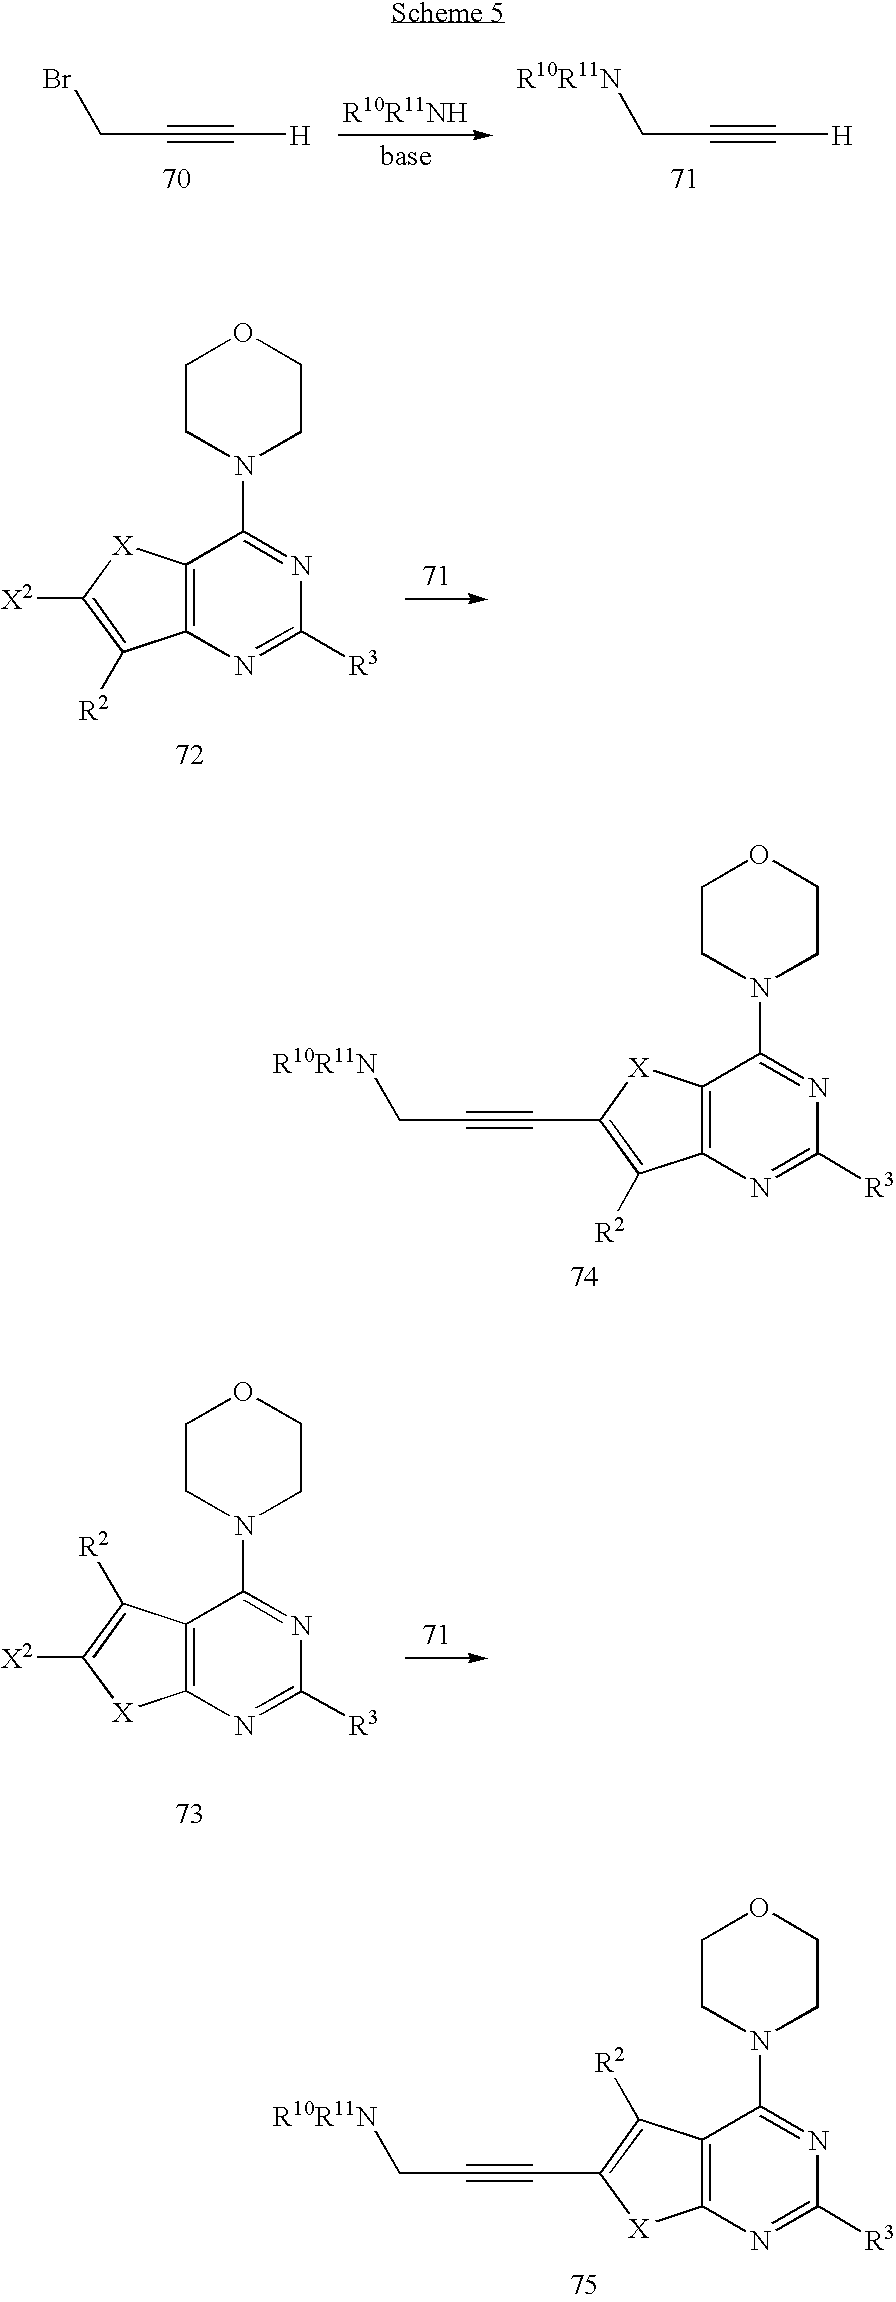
C12=C([X]C(C#CC[R10R11N])=C1[R2])C(N1CCOCC1)=NC([R3])=N2.C12=C(C([R2])=C(C#CC[R10R11N])[X]1)C(N1CCOCC1)=NC([R3])=N2.[H]C#CCBr.[H]C#CC[R10R11N].C12=C([X]C([X2])=C1[R2])C(N1CCOCC1)=NC([R3])=N2.C12=C(C([R2])=C([X2])[X]1)C(N1CCOCC1)=NC([R3])=N2
